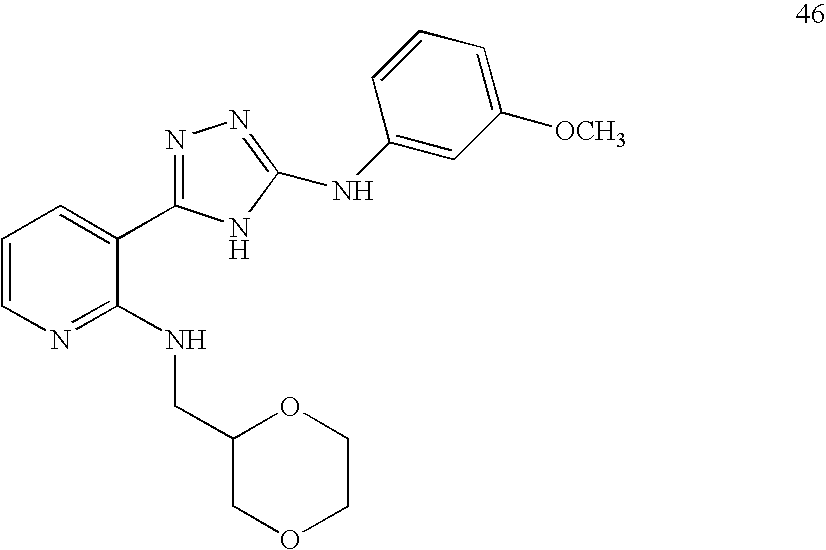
C1=CN=C(NCC2COCCO2)C(C2=NN=C(NC3=CC([OCH3])=CC=C3)N2)=C1
